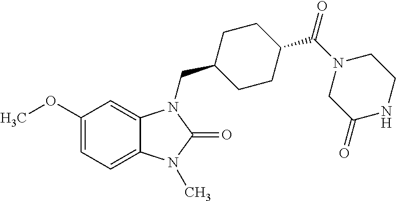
C1(OC)=CC=C2C(=C1)N(CC1CCC(C(N3CC(=O)NCC3)=O)CC1)C(=O)N2C
